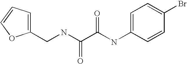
C1=C(NC(C(NCC2=CC=CO2)=O)=O)C=CC(Br)=C1
